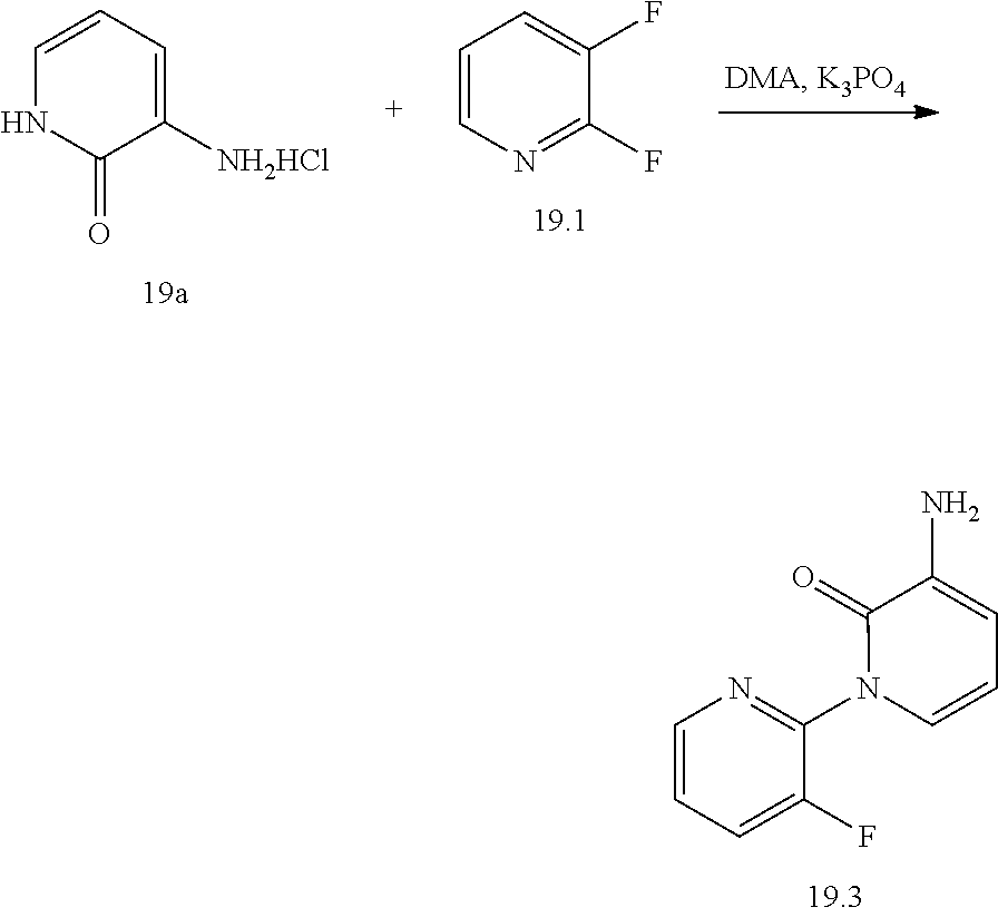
C1=CC=C([NH2HCl])C(=O)N1.C1=CN=C(F)C(F)=C1.C1=CC=C(F)C(N2C=CC=C(N)C2=O)=N1
